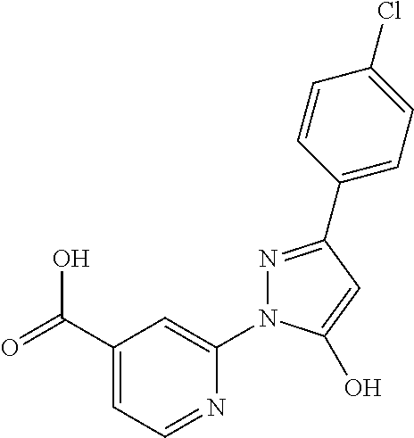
C1(C(=O)O)=CC=NC(N2N=C(C3=CC=C(Cl)C=C3)C=C2O)=C1
